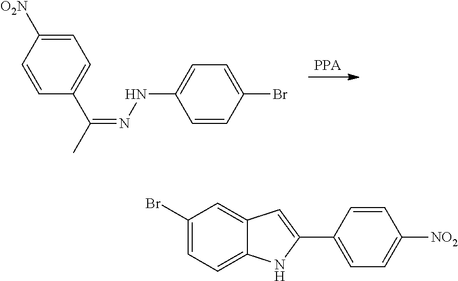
[PPA].C1=CC(Br)=CC=C1NN=C(C)C1=CC=C([O2N])C=C1.C1(Br)=CC=C2C(=C1)C=C(C1=CC=C([NO2])C=C1)N2
